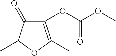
C1(=O)C(OC(OC)=O)=C(C)OC1C
